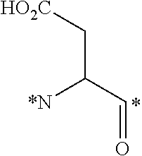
C(C(C=O)[*N])[HO2C]
